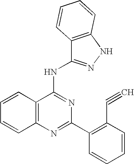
C12=C(N=C(C3=C(C#C)C=CC=C3)N=C1NC1=NNC3=C1C=CC=C3)C=CC=C2
